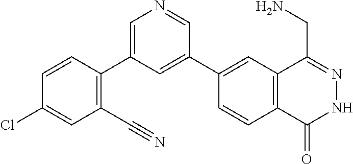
C1(C2=CC(C3=C(C#N)C=C(Cl)C=C3)=CN=C2)=CC2=C(C=C1)C(=O)NN=C2CN
